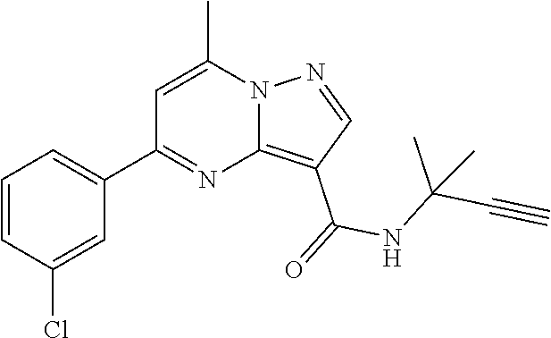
C12=C(C(=O)NC(C#C)(C)C)C=NN1C(C)=CC(C1=CC=CC(Cl)=C1)=N2
